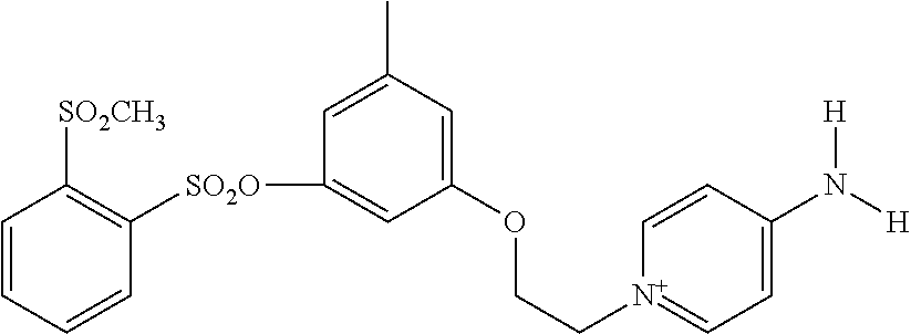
C1=CC=CC([SO2O]C2=CC(OCC[N+]3=CC=C(N([H])[H])C=C3)=CC(C)=C2)=C1[SO2CH3]
